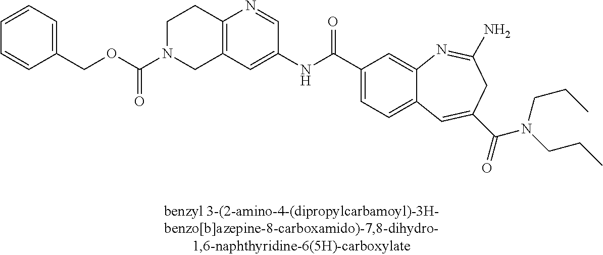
C12=C(N=CC(NC(C3=CC=C4C(=C3)N=C(N)CC(C(=O)N(CCC)CCC)=C4)=O)=C1)CCN(C(OCC1=CC=CC=C1)=O)C2
